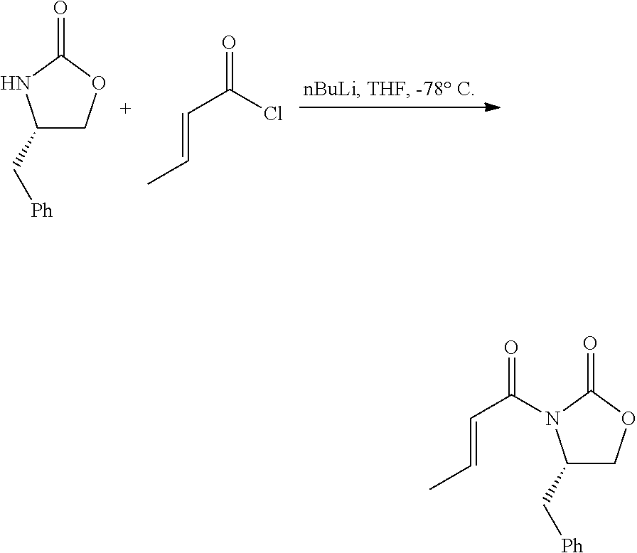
C1(C[Ph])COC(=O)N1.C(=CC)C(Cl)=O.C1(C[Ph])COC(=O)N1C(C=CC)=O
